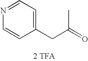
N1=CC=C(CC(C)=O)C=C1.[2 TFA]
